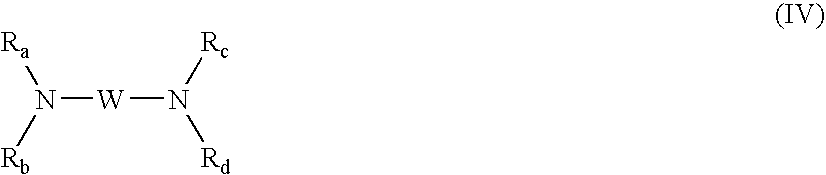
N([W]N([Rc])[Rd])([Ra])[Rb]
